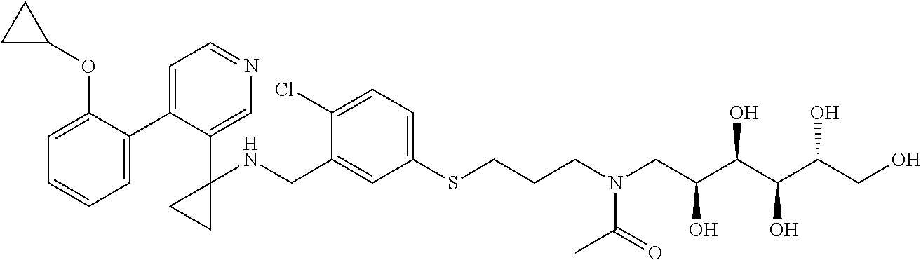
C1=C(C2=CC=NC=C2C2(NCC3=CC(SCCCN(CC(C(C(C(CO)O)O)O)O)C(=O)C)=CC=C3Cl)CC2)C(OC2CC2)=CC=C1
